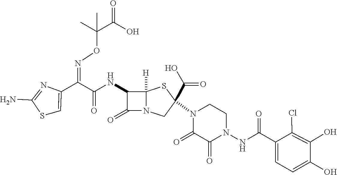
C(=O)(NC1C(=O)N2C1([H])SC(C(O)=O)(N1C(=O)C(=O)N(NC(C3=CC=C(O)C(O)=C3Cl)=O)CC1)C2)C(C1=CSC(N)=N1)=NOC(C(O)=O)(C)C
